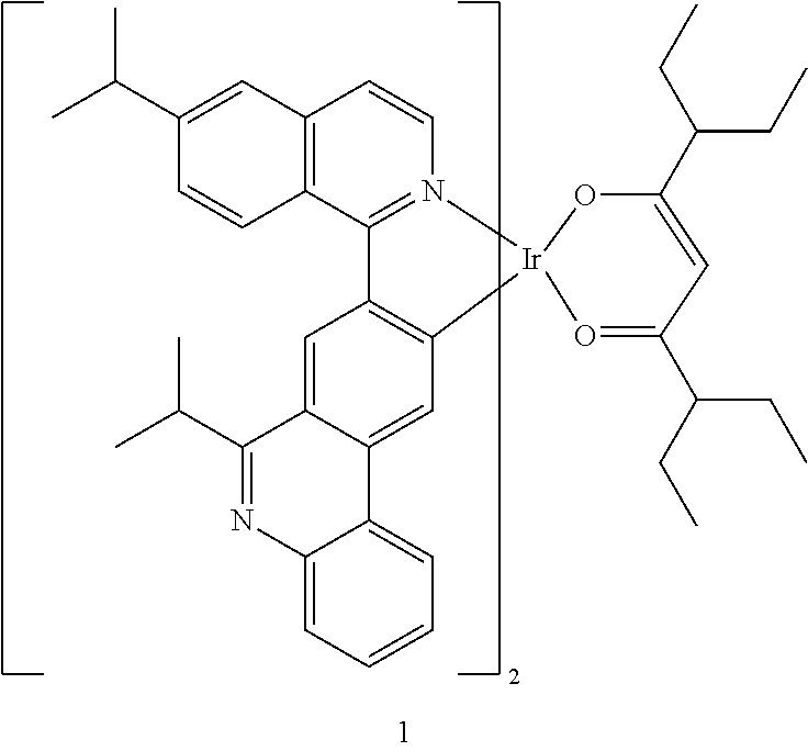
C1(C(C)C)=CC2=C(C=C1)C1=N(C=C2)[Ir]2(C3=C1C=C1C(=C3)C3=CC=CC=C3N=C1C(C)C)OC(C(CC)CC)=CC(C(CC)CC)=O2
